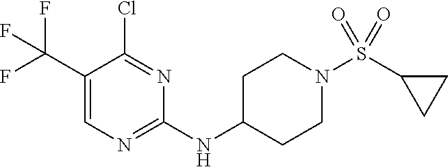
C1(NC2CCN(S(C3CC3)(=O)=O)CC2)=NC=C(C(F)(F)F)C(Cl)=N1
